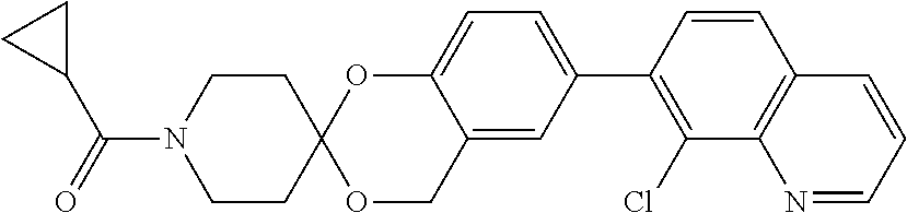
N1=CC=CC2=C1C(Cl)=C(C1=CC=C3C(=C1)COC1(O3)CCN(C(=O)C3CC3)CC1)C=C2
